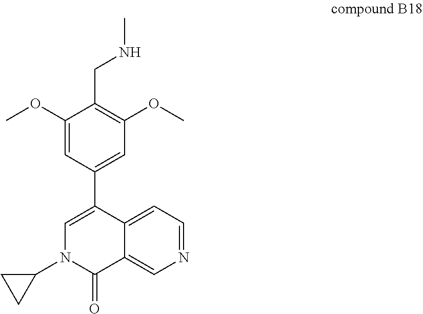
C1(OC)=CC(C2=CN(C3CC3)C(=O)C3=CN=CC=C32)=CC(OC)=C1CNC
